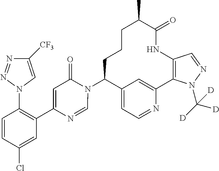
C12=CC=NC(=C1)C1=C(NC(=O)C(C)CCCC2N2C(=O)C=C(C3=C(N4C=C([CF3])N=N4)C=CC(Cl)=C3)N=C2)C=NN1C([D])([D])[D]
